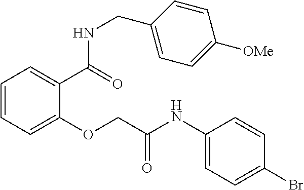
C1=CC=C(OCC(NC2=CC=C(Br)C=C2)=O)C(C(=O)NCC2=CC=C([OMe])C=C2)=C1
